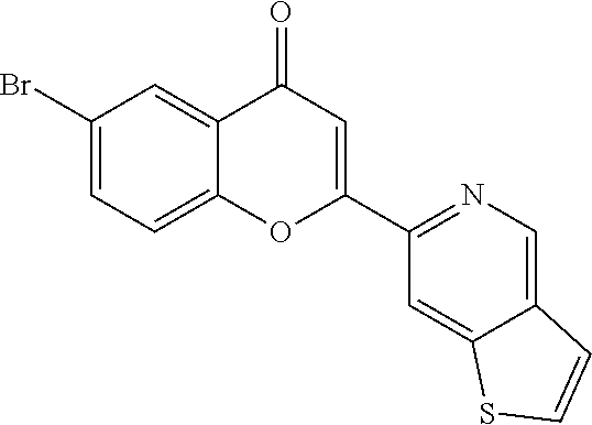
BrC1=CC=C2C(=C1)C(=O)C=C(C1=NC=C3C(=C1)SC=C3)O2
